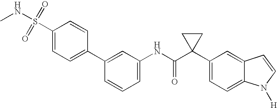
C1(NC(C2(C3=CC=C4C(=C3)C=CN4[H])CC2)=O)=CC=CC(C2=CC=C(S(=O)(=O)NC)C=C2)=C1
